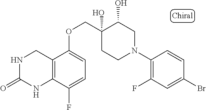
N1CC2=C(C(F)=CC=C2OCC2(O)C(O)CN(C3=C(F)C=C(Br)C=C3)CC2)NC1=O
